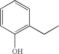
C1=CC(O)=C(CC)C=C1
